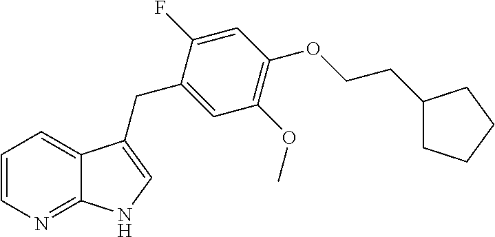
C1=CN=C2C(=C1)C(CC1=CC(OC)=C(OCCC3CCCC3)C=C1F)=CN2
